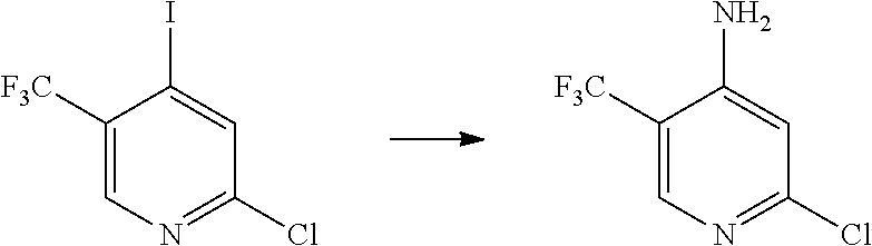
C1([F3C])=CN=C(Cl)C=C1I.C1([F3C])=CN=C(Cl)C=C1N
